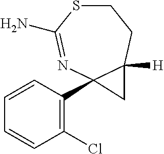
C1=CC=CC(Cl)=C1C12N=C(N)SCCC1([H])C2
